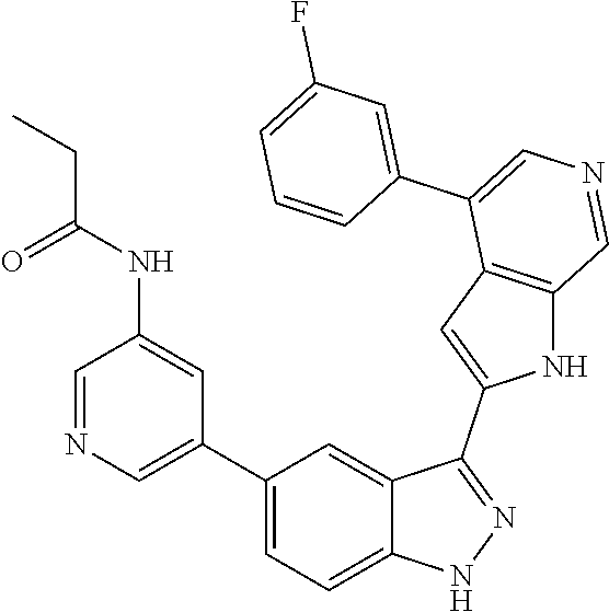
C1(C2=CN=CC(NC(=O)CC)=C2)=CC=C2C(=C1)C(C1=CC3=C(N1)C=NC=C3C1=CC(F)=CC=C1)=NN2
